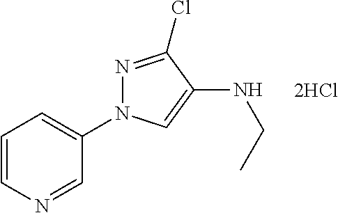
C1=CN=CC(N2N=C(Cl)C(NCC)=C2)=C1.[2HCl]
